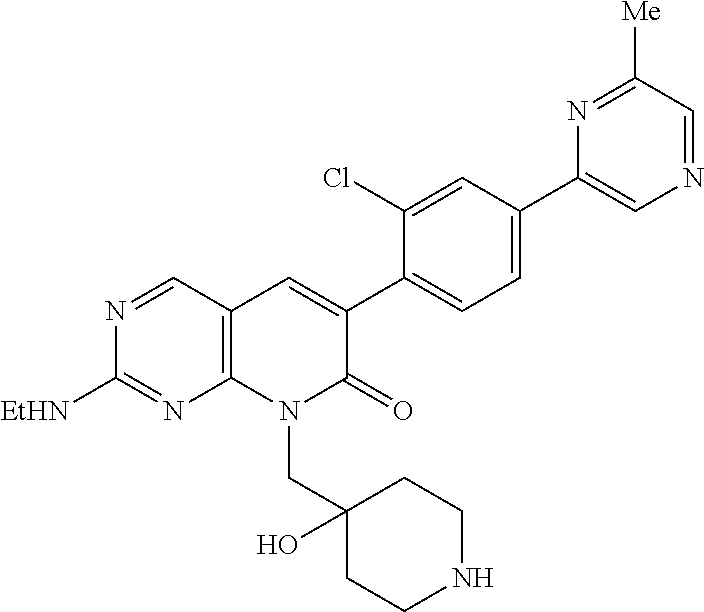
N1=CC2=C(N=C1[EtHN])N(CC1(O)CCNCC1)C(=O)C(C1=CC=C(C3=CN=CC([Me])=N3)C=C1Cl)=C2
